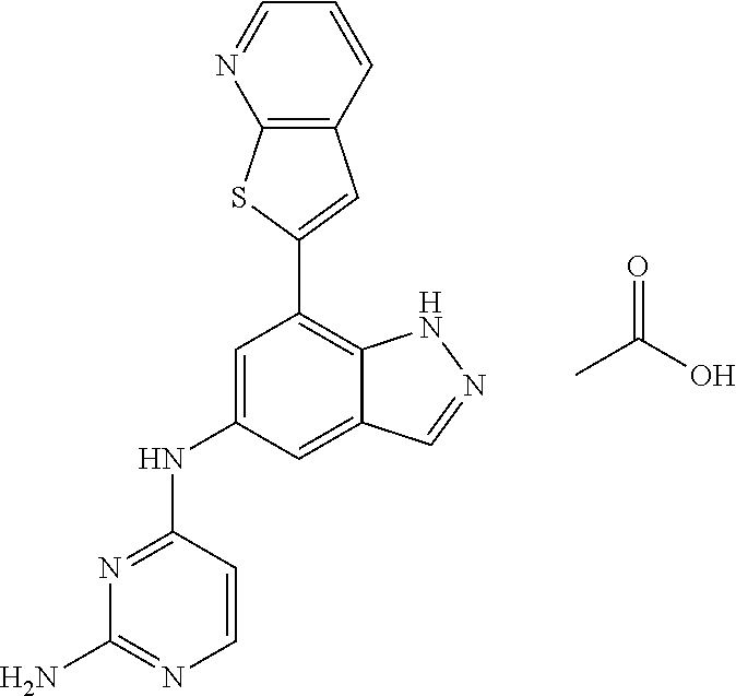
CC(O)=O.N1=C(NC2=CC(C3=CC4=C(S3)N=CC=C4)=C3C(=C2)C=NN3)C=CN=C1N
